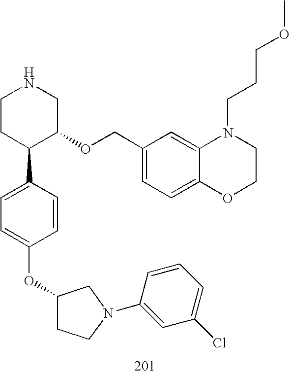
C1CC(C2=CC=C(OC3CCN(C4=CC(Cl)=CC=C4)C3)C=C2)C(OCC2=CC=C3C(=C2)N(CCCOC)CCO3)CN1
